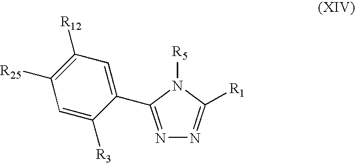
N1=C(C2=CC([R12])=C([R25])C=C2[R3])N([R5])C([R1])=N1
